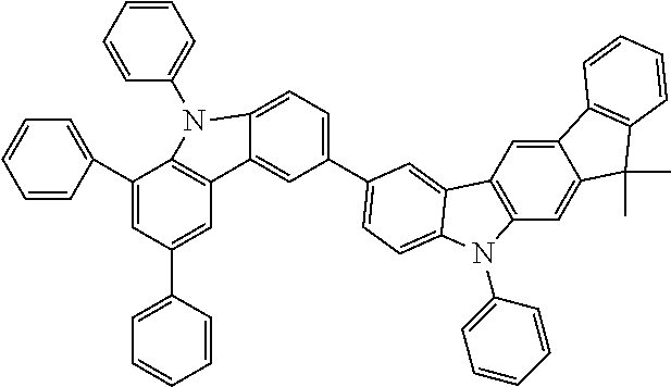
C1(C2=CC=CC=C2)=CC(C2=CC=CC=C2)=CC2=C1N(C1=CC=CC=C1)C1=CC=C(C3=CC=C4C(=C3)C3=C(C=C5C(=C3)C3=C(C5(C)C)C=CC=C3)N4C3=CC=CC=C3)C=C21
